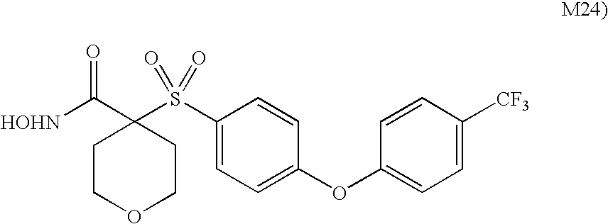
[HOHN]C(=O)C1(S(C2=CC=C(OC3=CC=C([CF3])C=C3)C=C2)(=O)=O)CCOCC1
